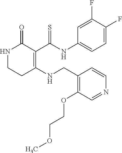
C1(F)=CC(NC(C2=C(NCC3=C(OCCOC)C=NC=C3)CCNC2=O)=S)=CC=C1F
